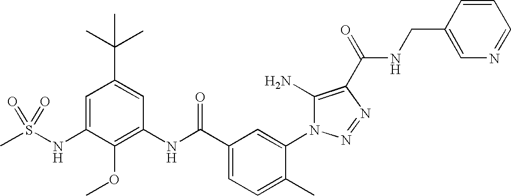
CS(NC1=CC(C(C)(C)C)=CC(NC(C2=CC=C(C)C(N3C(N)=C(C(=O)NCC4=CN=CC=C4)N=N3)=C2)=O)=C1OC)(=O)=O
